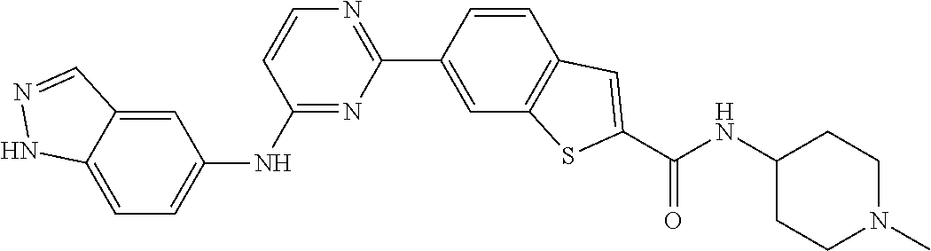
C12=CC=C(NC3=NC(C4=CC5=C(C=C4)C=C(C(NC4CCN(C)CC4)=O)S5)=NC=C3)C=C1C=NN2
